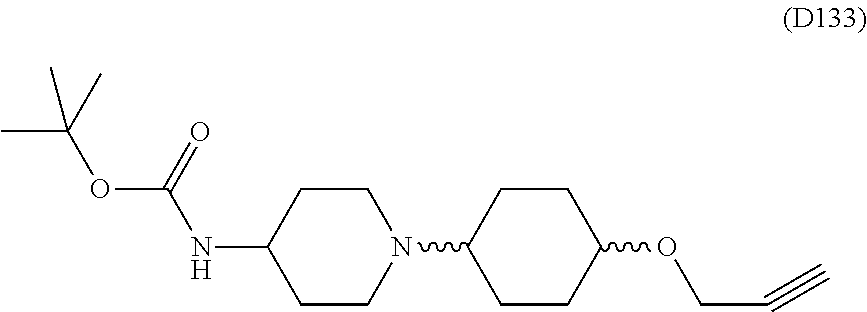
C1(N2CCC(NC(OC(C)(C)C)=O)CC2)CCC(OCC#C)CC1
